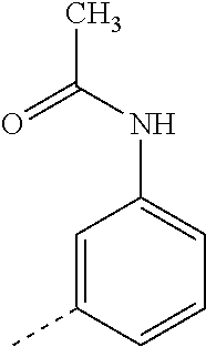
C1=C(C)C=CC=C1NC(C)=O
